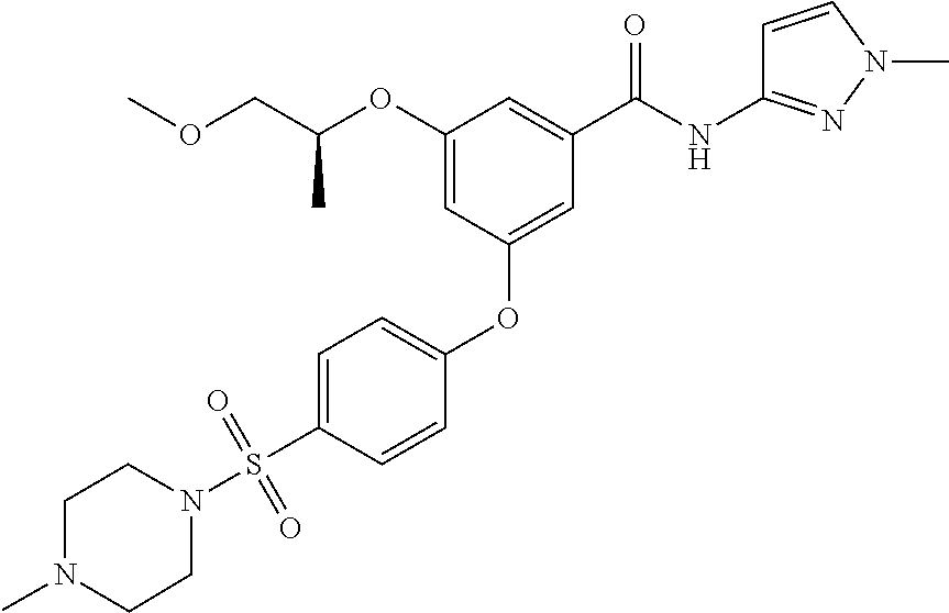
C1=CC(OC2=CC(C(NC3=NN(C)C=C3)=O)=CC(OC(COC)C)=C2)=CC=C1S(N1CCN(C)CC1)(=O)=O
